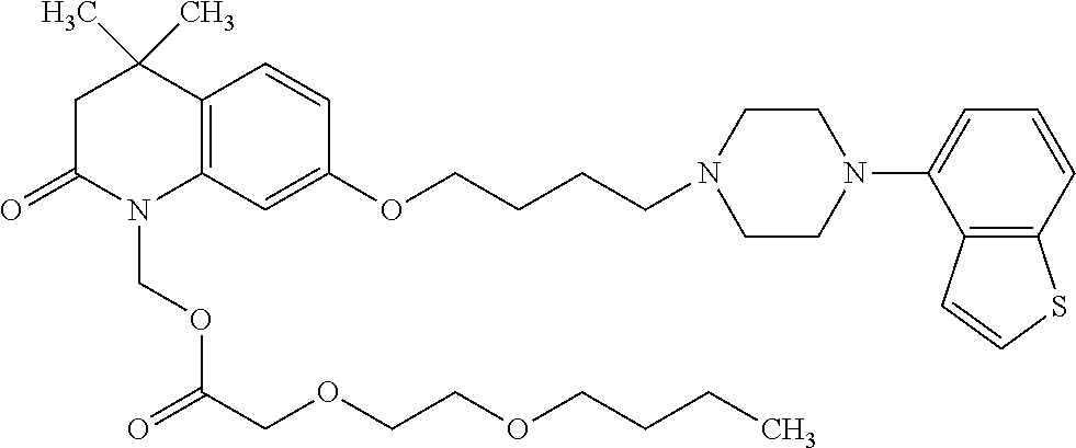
C12=C(C=C(OCCCCN3CCN(C4=CC=CC5=C4C=CS5)CC3)C=C1)N(COC(COCCOCCCC)=O)C(=O)CC2(C)C
